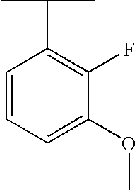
C1=CC=C(OC)C(F)=C1C(C)C
